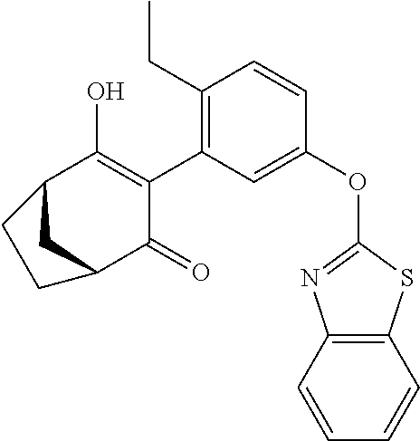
C1(OC2=NC3=C(S2)C=CC=C3)=CC(C2=C(O)C3CC(C2=O)CC3)=C(CC)C=C1
